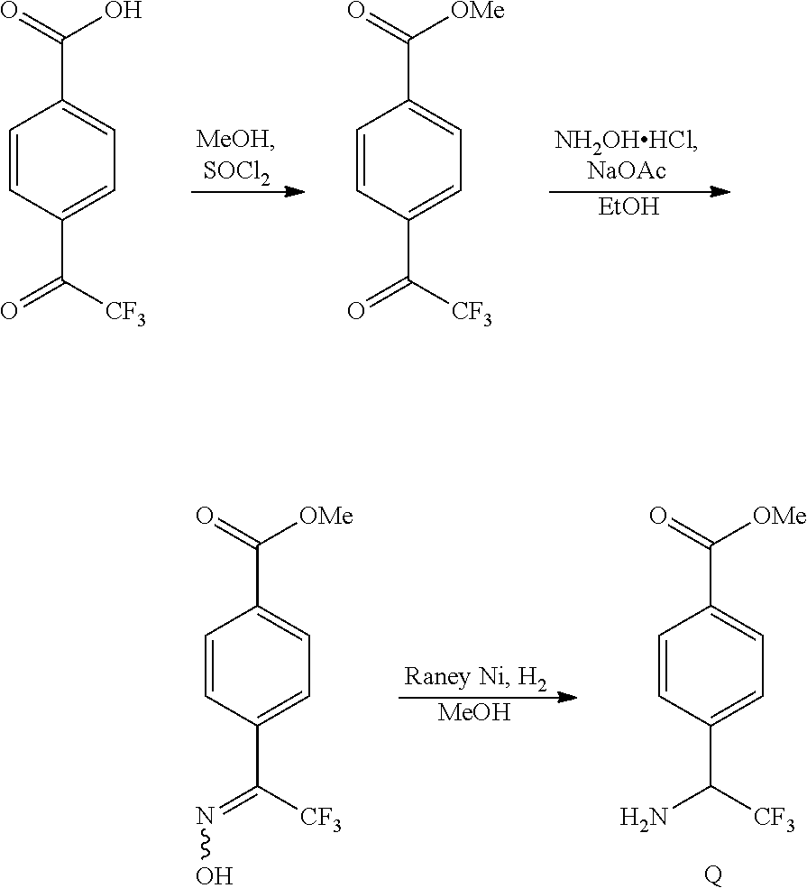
[EtOH].C1=CC(C(=O)[CF3])=CC=C1C(=O)O.C1=CC(C(=O)[CF3])=CC=C1C(=O)[OMe].[MeOH].C1=CC(C(N)[CF3])=CC=C1C(=O)[OMe].[Q].C1=CC(C(=NO)[CF3])=CC=C1C(=O)[OMe]
